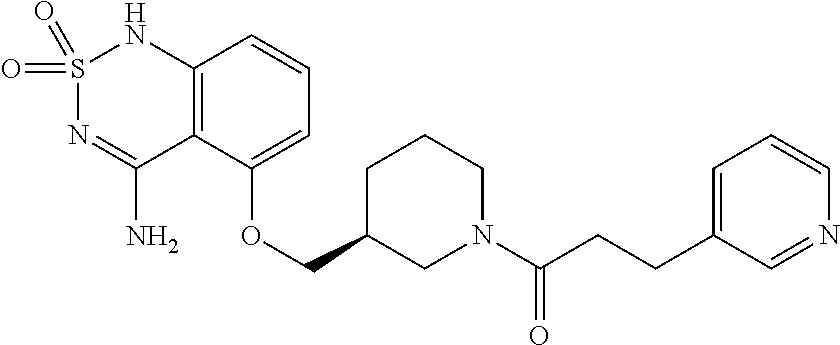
C12=C(C(OCC3CN(C(CCC4=CC=CN=C4)=O)CCC3)=CC=C1)C(N)=NS(=O)(=O)N2
